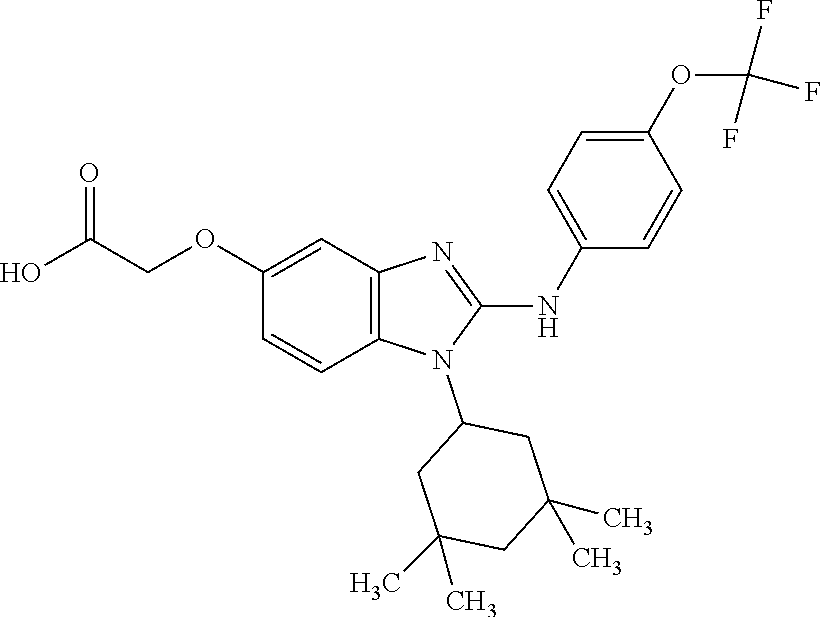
C1(OCC(O)=O)=CC2=C(C=C1)N(C1CC(C)(C)CC(C)(C)C1)C(NC1=CC=C(OC(F)(F)F)C=C1)=N2
